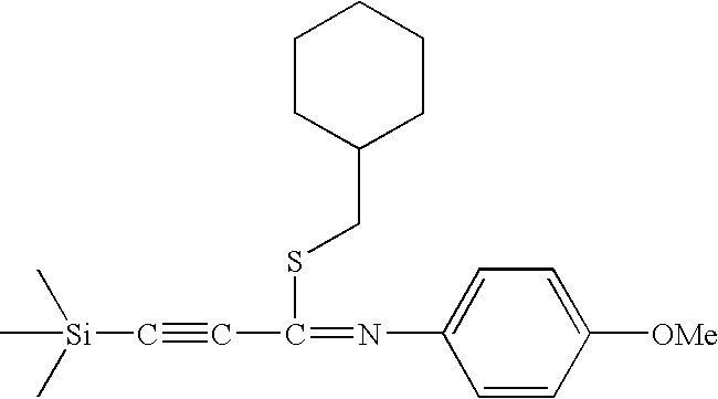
[Si](C#CC(=NC1=CC=C([OMe])C=C1)SCC1CCCCC1)(C)(C)C
